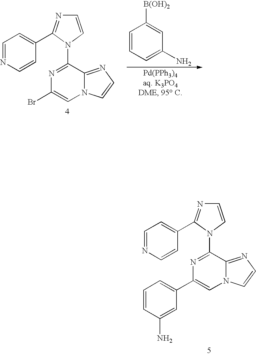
N1=C(N2C(C3=CC=NC=C3)=NC=C2)C2=NC=CN2C=C1C1=CC=CC(N)=C1.N1=C(N2C(C3=CC=NC=C3)=NC=C2)C2=NC=CN2C=C1Br.C1=CC=C(N)C=C1[B(OH)2]
